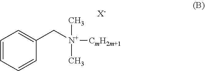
C1=CC=CC(C[N+]([CmH2m+1])(C)C)=C1.[X-]
